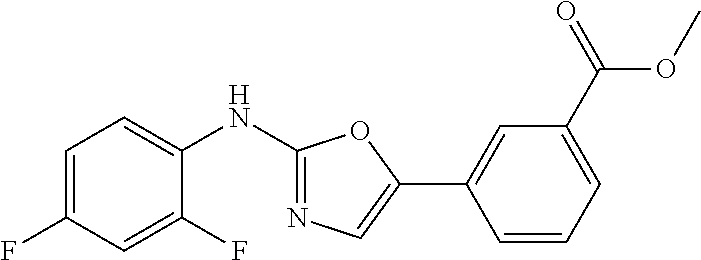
C1=C(F)C=C(F)C(NC2=NC=C(C3=CC(C(=O)OC)=CC=C3)O2)=C1
